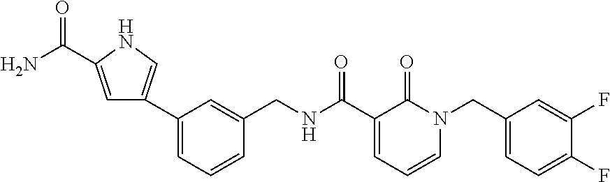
C1(C2=CNC(C(N)=O)=C2)=CC=CC(CNC(C2=CC=CN(CC3=CC=C(F)C(F)=C3)C2=O)=O)=C1
